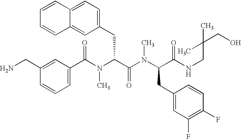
C1(C(N(C(C(N(C(CC2=CC(F)=C(F)C=C2)C(NCC(CO)(C)C)=O)C)=O)CC2=CC=C3C(=C2)C=CC=C3)C)=O)=CC=CC(CN)=C1
